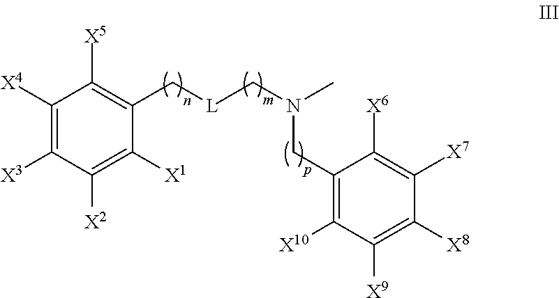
C1([X4])=C([X3])C([X2])=C([X1])C(C[L]CN(C)CC2=C([X10])C([X9])=C([X8])C([X7])=C2[X6])=C1[X5]
